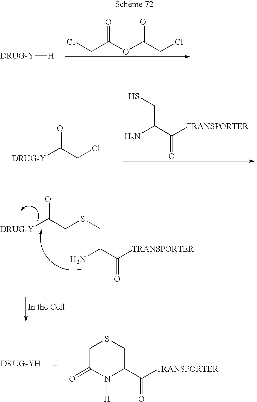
O=C(OC(CCl)=O)CCl.[DRUG-Y][H].C(C(C([TRANSPORTER])=O)N)S.[DRUG-Y]C(CCl)=O.C(C(C([TRANSPORTER])=O)N)SCC([DRUG-Y])=O.C1C(C([TRANSPORTER])=O)N([H])C(=O)CS1
